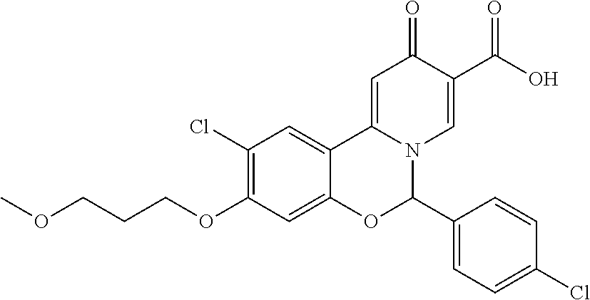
C1(Cl)=C(OCCCOC)C=C2C(=C1)C1=CC(=O)C(C(O)=O)=CN1C(C1=CC=C(Cl)C=C1)O2
